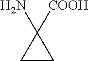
C1CC1([COOH])N
